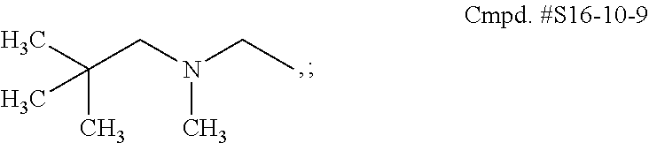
CC(CN(CC)C)(C)C
